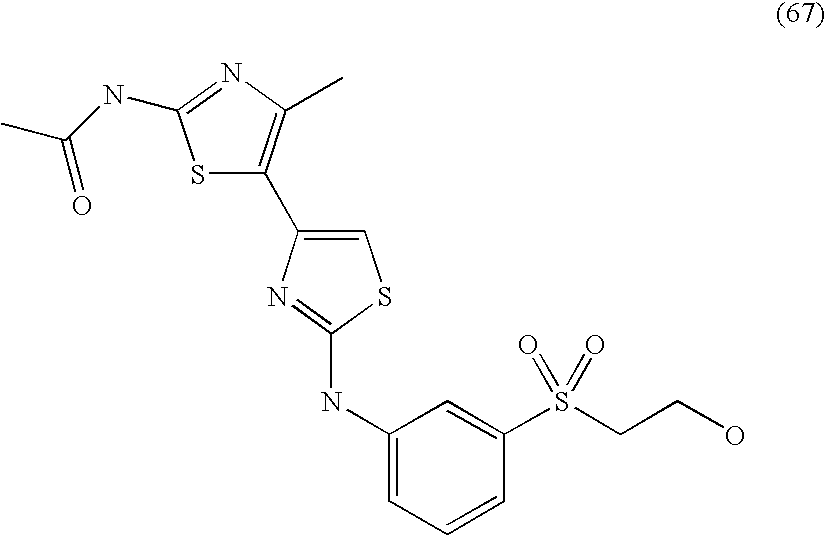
S1C(C2=CSC(NC3=CC=CC(S(CCO)(=O)=O)=C3)=N2)=C(C)N=C1NC(C)=O
